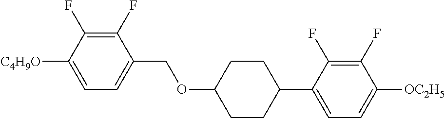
C1(F)=C(F)C([C4H9O])=CC=C1COC1CCC(C2=CC=C([OC2H5])C(F)=C2F)CC1
